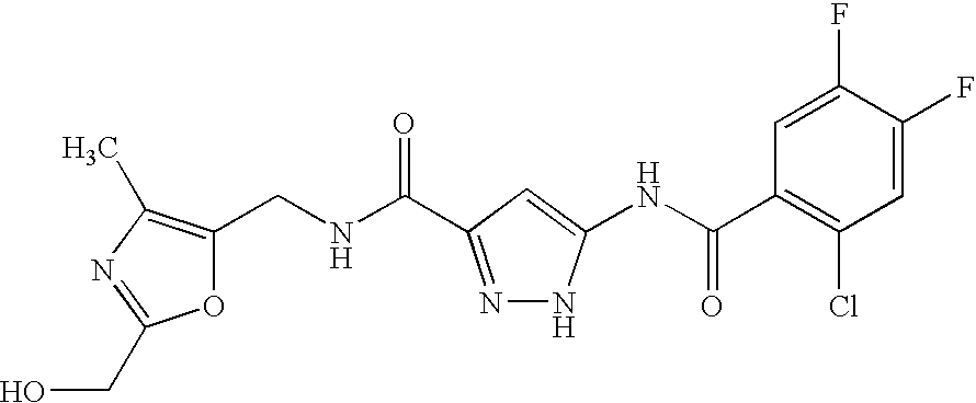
C1(CNC(=O)C2=NNC(NC(C3=C(Cl)C=C(F)C(F)=C3)=O)=C2)=C(C)N=C(CO)O1
